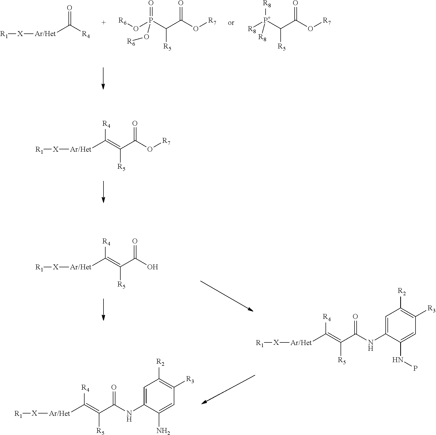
O=C([R4])[Ar/Het][X][R1].[R6]OP(C(C(O[R7])=O)[R5])(=O)O[R6].[R8][P+](C(C(O[R7])=O)[R5])([R8])[R8].[R4]C(=C(C(O[R7])=O)[R5])[Ar/Het][X][R1].[R4]C(=C(C(O)=O)[R5])[Ar/Het][X][R1].[R4]C(=C(C(NC1=CC([R2])=C([R3])C=C1N)=O)[R5])[Ar/Het][X][R1].[R4]C(=C(C(NC1=CC([R2])=C([R3])C=C1NP)=O)[R5])[Ar/Het][X][R1]
